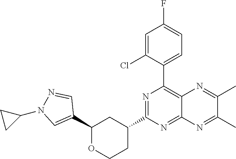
C1(C2=CN(C3CC3)N=C2)OCCC(C2=NC(C3=CC=C(F)C=C3Cl)=C3C(=N2)N=C(C)C(C)=N3)C1
